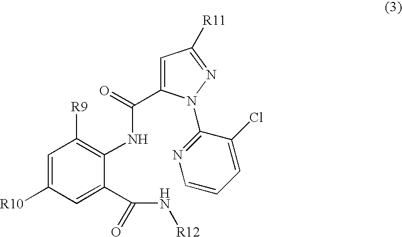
C1=C([R10])C=C(C(N[R12])=O)C(NC(=O)C2=CC([R11])=NN2C2=NC=CC=C2Cl)=C1[R9]
